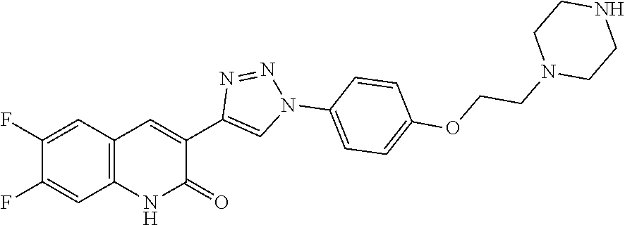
C12=C(C=C(F)C(F)=C1)C=C(C1=CN(C3=CC=C(OCCN4CCNCC4)C=C3)N=N1)C(=O)N2
